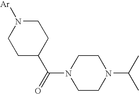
C1N([Ar])CCC(C(=O)N2CCN(C(C)C)CC2)C1
